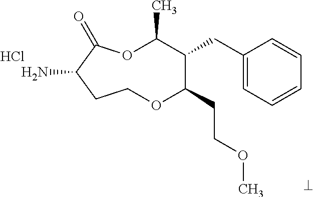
NC1C(=O)OC(C)C(CC2=CC=CC=C2)C(CCOC)OCC1.Cl
